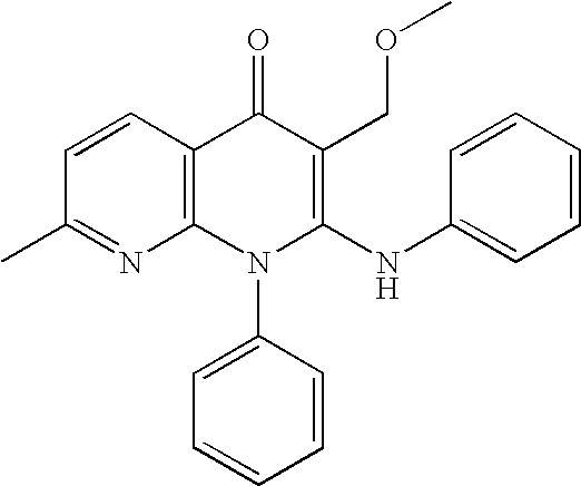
C1(C)=NC2=C(C=C1)C(=O)C(COC)=C(NC1=CC=CC=C1)N2C1=CC=CC=C1
